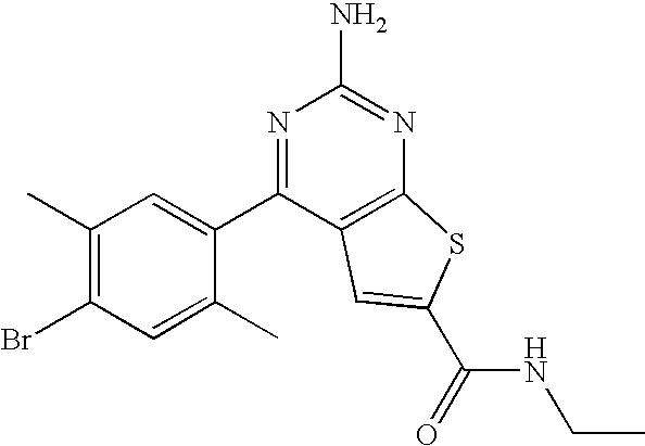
C1=C(C)C(C2=NC(N)=NC3=C2C=C(C(NCC)=O)S3)=CC(C)=C1Br
